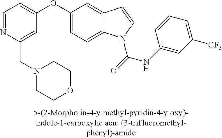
C(C1=CC(OC2=CC=C3C(=C2)C=CN3C(=O)NC2=CC([CF3])=CC=C2)=CC=N1)N1CCOCC1
